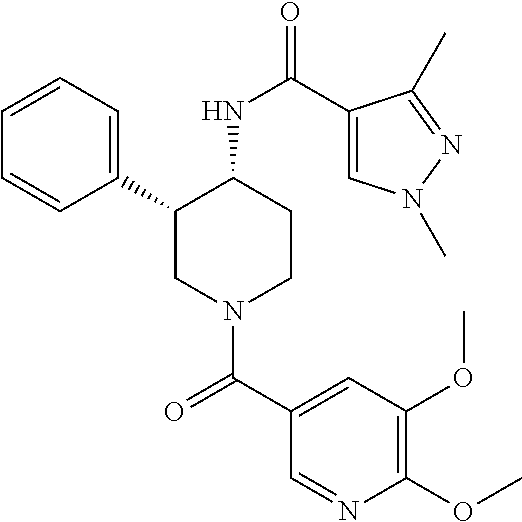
C1=CC=C(C2CN(C(C3=CC(OC)=C(OC)N=C3)=O)CCC2NC(=O)C2=CN(C)N=C2C)C=C1
